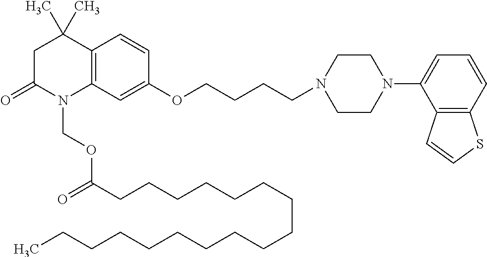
C1C(=O)N(COC(CCCCCCCCCCCCCCCCC)=O)C2=C(C1(C)C)C=CC(OCCCCN1CCN(C3=CC=CC4=C3C=CS4)CC1)=C2
